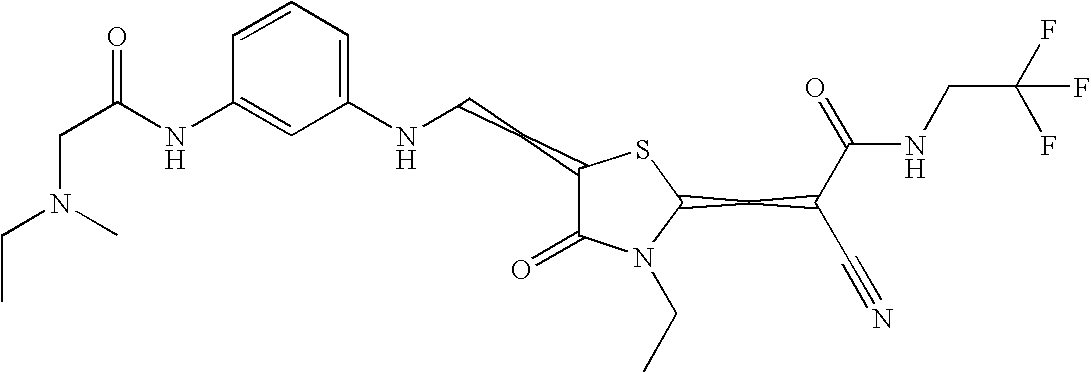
C1=CC=C(NCCC2C(=O)N(CC)C(CC(C#N)C(=O)NCC(F)(F)F)S2)C=C1NC(CN(CC)C)=O
